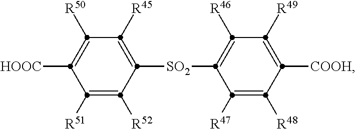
[HOOC]C1=C([R50])C([R45])=C([SO2]C2=C([R46])C([R49])=C([COOH])C([R48])=C2[R47])C([R52])=C1[R51]
